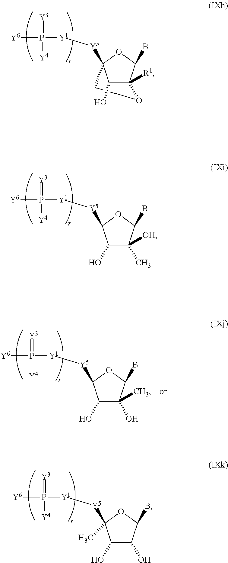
C12([R1])C(B)OC([Y5][Y1]P([Y4])(=[Y3])[Y6])(CO1)C2O.C1(C)([OH])C(B)OC([Y5][Y1]P([Y4])(=[Y3])[Y6])C1O.C1(O)C(B)OC([Y5][Y1]P([Y4])(=[Y3])[Y6])(C)C1O.C1(O)(C)C(B)OC([Y5][Y1]P([Y4])(=[Y3])[Y6])C1O
